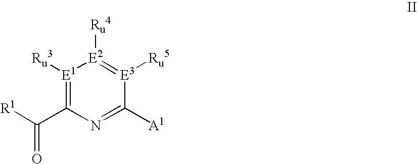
C1(C([R1])=O)=[E1]([Ru3])[E2]([Ru4])=[E3]([Ru5])C([A1])=N1
